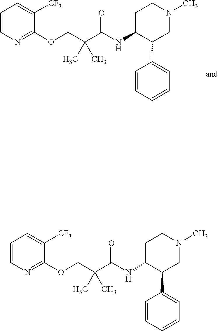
C1([CF3])=CC=CN=C1OCC(C(NC1C(C2=CC=CC=C2)CN(C)CC1)=O)(C)C.C1([CF3])=CC=CN=C1OCC(C(NC1C(C2=CC=CC=C2)CN(C)CC1)=O)(C)C
